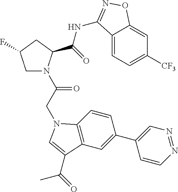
C1N(C(CN2C3=C(C=C(C4=CN=NC=C4)C=C3)C(C(=O)C)=C2)=O)C(C(=O)NC2=NOC3=CC([CF3])=CC=C32)CC1F
